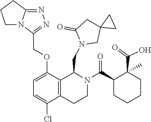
C1CCN2C1=NN=C2COC1=CC=C(Cl)C2=C1C(CN1CC3(CC1=O)CC3)N(C(C1CCCCC1(C(=O)O)C)=O)CC2
